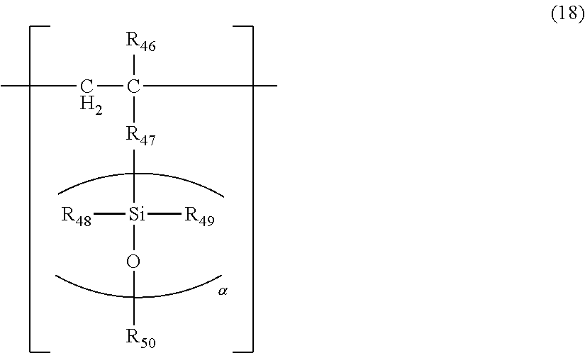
[R48][Si]([R49])(O[R50])[R47]C(CC)(C)[R46]
